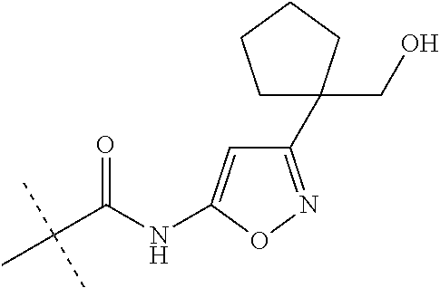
N(C(C(C)(C)C)=O)C1=CC(C2(CO)CCCC2)=NO1
